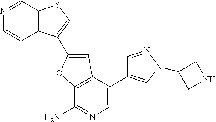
C12=C(C=NC=C1)SC=C2C1=CC2=C(C(N)=NC=C2C2=CN(C3CNC3)N=C2)O1
